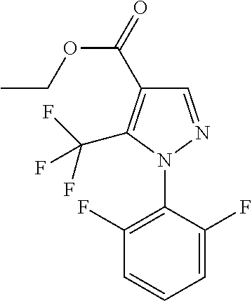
C1=NN(C2=C(F)C=CC=C2F)C(C(F)(F)F)=C1C(OCC)=O
